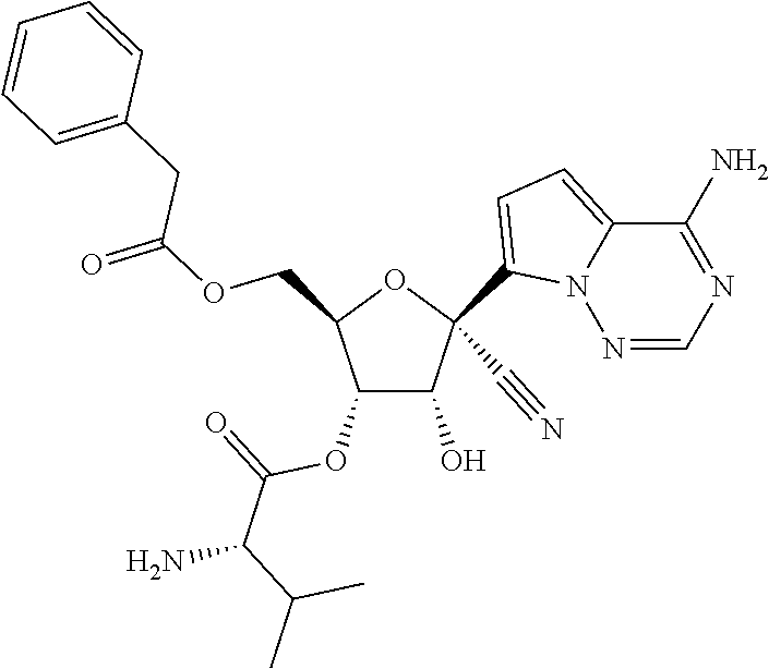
O(CC1C(OC(C(C(C)C)N)=O)C(O)C(C#N)(C2=CC=C3N2N=CN=C3N)O1)C(=O)CC1=CC=CC=C1
